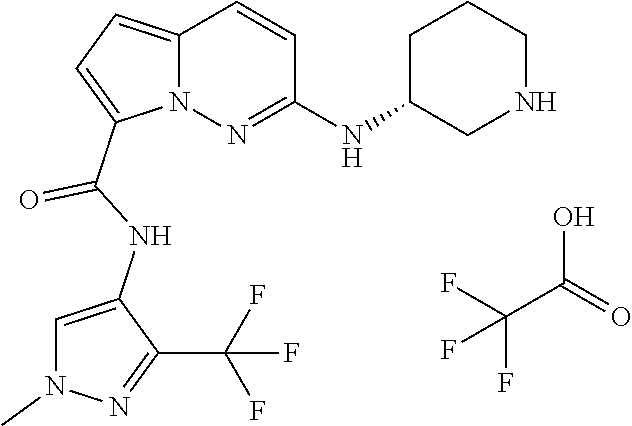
N12C(=CC=C1C(NC1=CN(C)N=C1C(F)(F)F)=O)C=CC(NC1CNCCC1)=N2.C(C(=O)O)(F)(F)F
